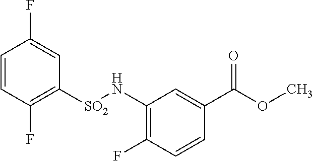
C1=CC(F)=C([SO2]NC2=C(F)C=CC(C(OC)=O)=C2)C=C1F
